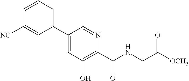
C1(C2=CC=CC([NC])=C2)=CC(O)=C(C(=O)NCC([OCH3])=O)N=C1
